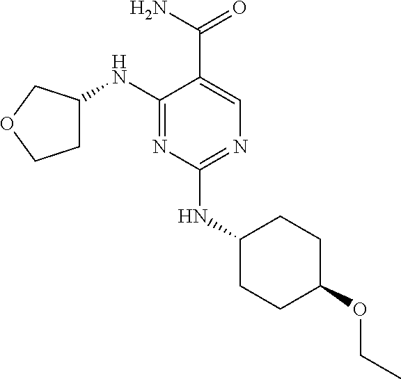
C1(NC2CCOC2)=NC(NC2CCC(OCC)CC2)=NC=C1C(N)=O
